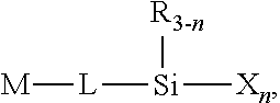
[M][L][Si]([Xn])[R3-n]
